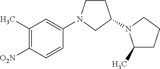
C1(C)=C([O2N])C=CC(N2CCC(N3C(C)CCC3)C2)=C1
